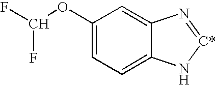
C1(OC(F)F)=CC=C2C(=C1)N=[C*]N2
